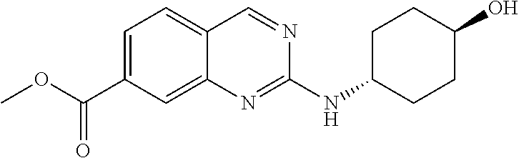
C1=C(C(OC)=O)C=C2C(=C1)C=NC(NC1CCC(O)CC1)=N2
